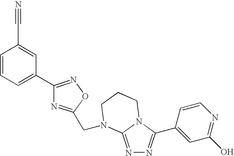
C1=CC=C(C2=NOC(CN3C4=NN=C(C5=CC(O)=NC=C5)N4CCC3)=N2)C=C1C#N
